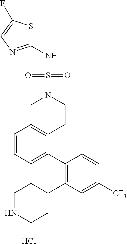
C1(NS(=O)(N2CC3=C(CC2)C(C2=C(C4CCNCC4)C=C([CF3])C=C2)=CC=C3)=O)=NC=C(F)S1.Cl
